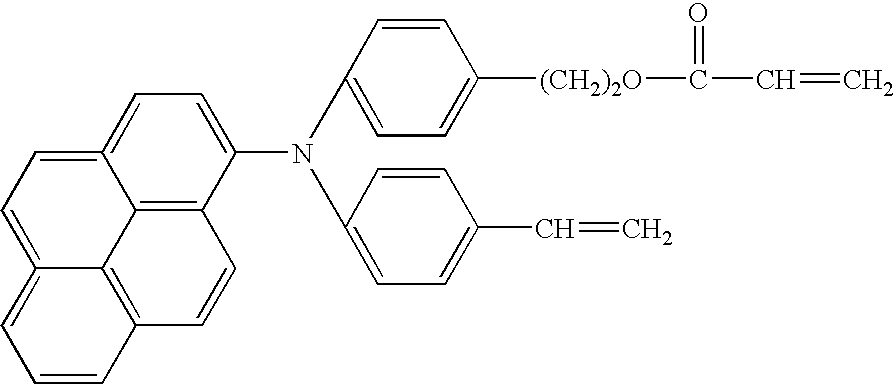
C12=CC=C(N(C3=CC=C([(CH2)2O]C(C=C)=O)C=C3)C3=CC=C(C=C)C=C3)C3=C1C1=C(C=C3)C=CC=C1=CC=2
